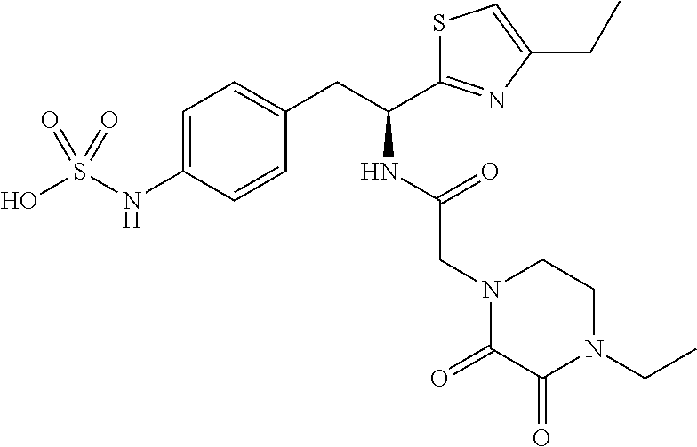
C(CC1=CC=C(NS(O)(=O)=O)C=C1)(NC(=O)CN1C(=O)C(=O)N(CC)CC1)C1=NC(CC)=CS1
